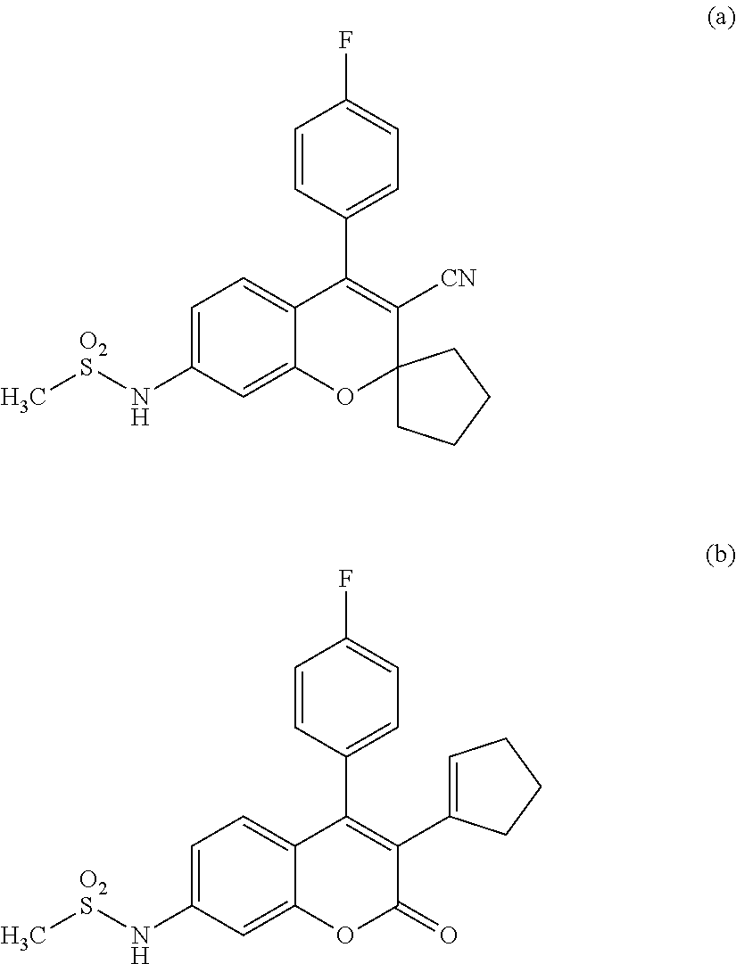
C1=C(N[O2S]C)C=C2C(=C1)C(C1=CC=C(F)C=C1)=C([CN])C1(O2)CCCC1.C1=C(N[O2S]C)C=C2C(=C1)C(C1=CC=C(F)C=C1)=C(C1=CCCC1)C(=O)O2
